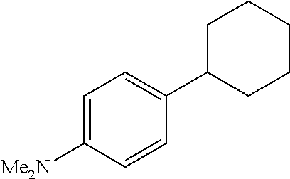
C1C(C2=CC=C([Me2N])C=C2)CCCC1
